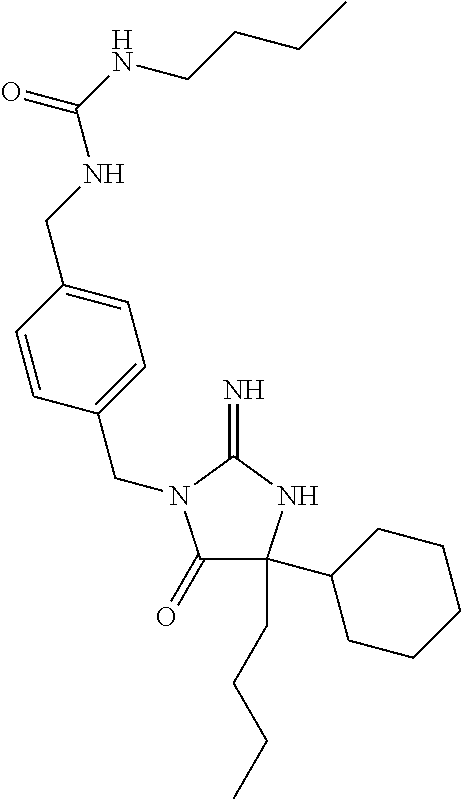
C1(=O)C(CCCC)(C2CCCCC2)NC(=N)N1CC1=CC=C(CNC(NCCCC)=O)C=C1
